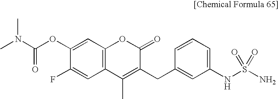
C1(OC(N(C)C)=O)=CC2=C(C=C1F)C(C)=C(CC1=CC(NS(=O)(N)=O)=CC=C1)C(=O)O2
